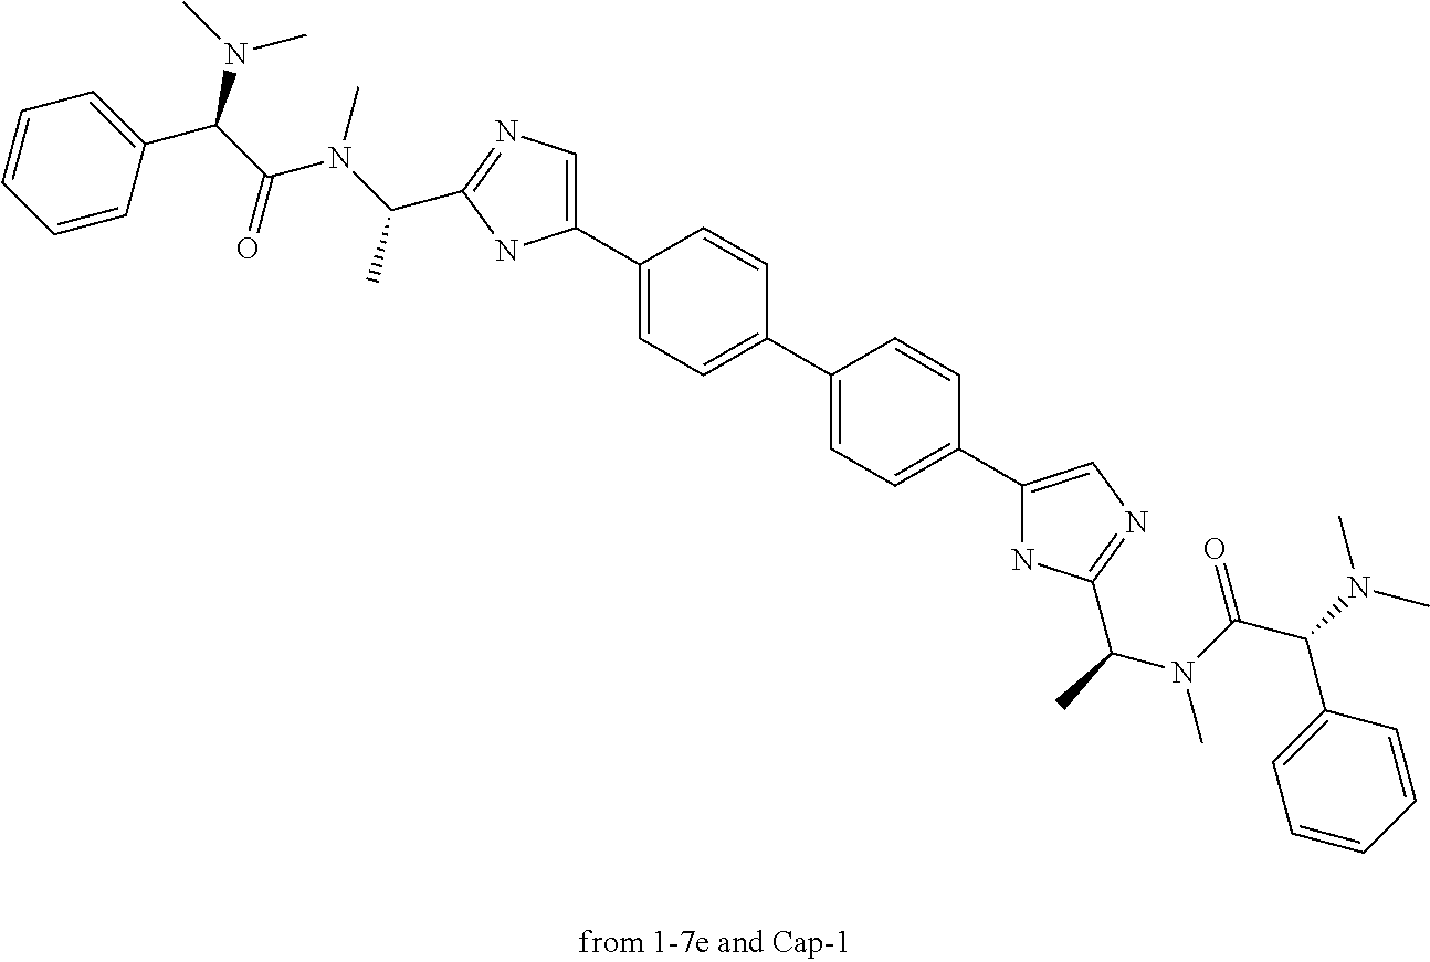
C1=CC(C(C(=O)N(C(C)C2=NC=C(C3=CC=C(C4=CC=C(C5=CN=C(C(C)N(C(=O)C(N(C)C)C6=CC=CC=C6)C)N5)C=C4)C=C3)N2)C)N(C)C)=CC=C1
